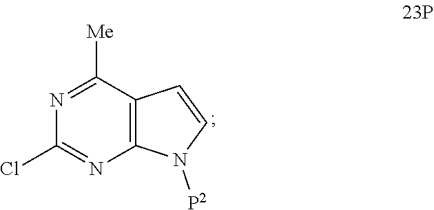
N1=C([Me])C2=C(N=C1Cl)N([P2])C=C2
